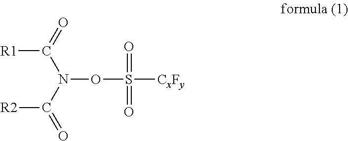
N(OS([CxFy])(=O)=O)(C([R2])=O)C([R1])=O
